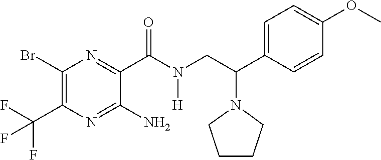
C1(Br)=C(C(F)(F)F)N=C(N)C(C(N(CC(C2=CC=C(OC)C=C2)N2CCCC2)[H])=O)=N1
